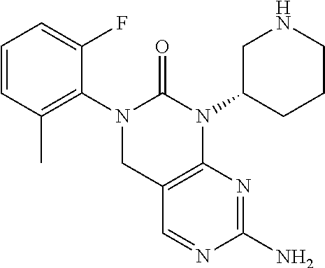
C1=CC(C)=C(N2CC3=C(N(C4CCCNC4)C2=O)N=C(N)N=C3)C(F)=C1
